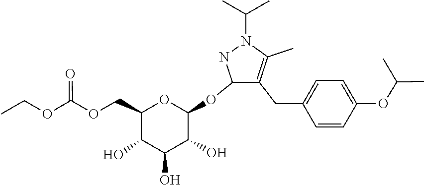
CC(N1C(C)=C(CC2=CC=C(OC(C)C)C=C2)C(OC2OC(COC(=O)OCC)C(O)C(O)C2O)N1)C
